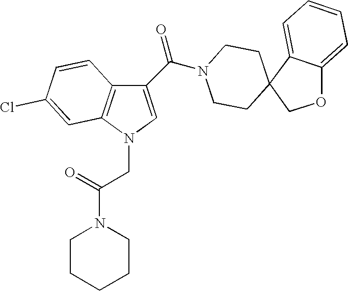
C12=C(N(CC(N3CCCCC3)=O)C=C1C(=O)N1CCC3(CC1)COC1=CC=CC=C31)C=C(Cl)C=C2
